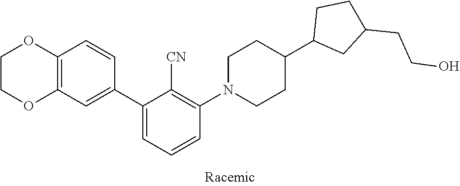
C1COC2=C(O1)C=CC(C1=CC=CC(N3CCC(C4CC(CCO)CC4)CC3)=C1[CN])=C2
